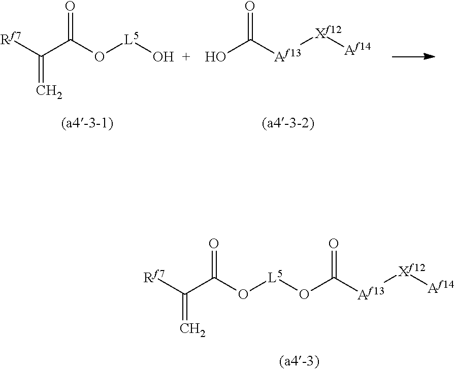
O=C(O[L5]OC(=O)C(=C)[Rf7])[Af13][Xf12][Af14].C(=C)(C(=O)O[L5]O)[Rf7].O=C(O)[Af13][Xf12][Af14]
